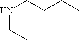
N(CC)CCCC
